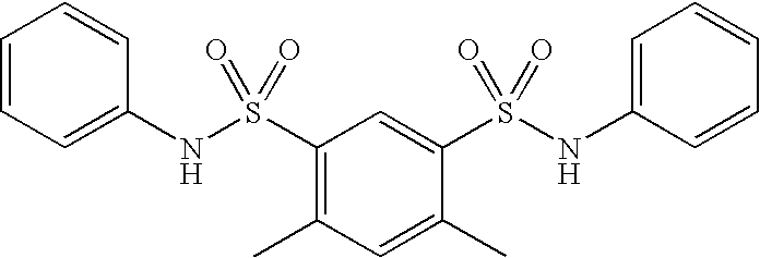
C1=CC=C(NS(C2=C(C)C=C(C)C(S(NC3=CC=CC=C3)(=O)=O)=C2)(=O)=O)C=C1
